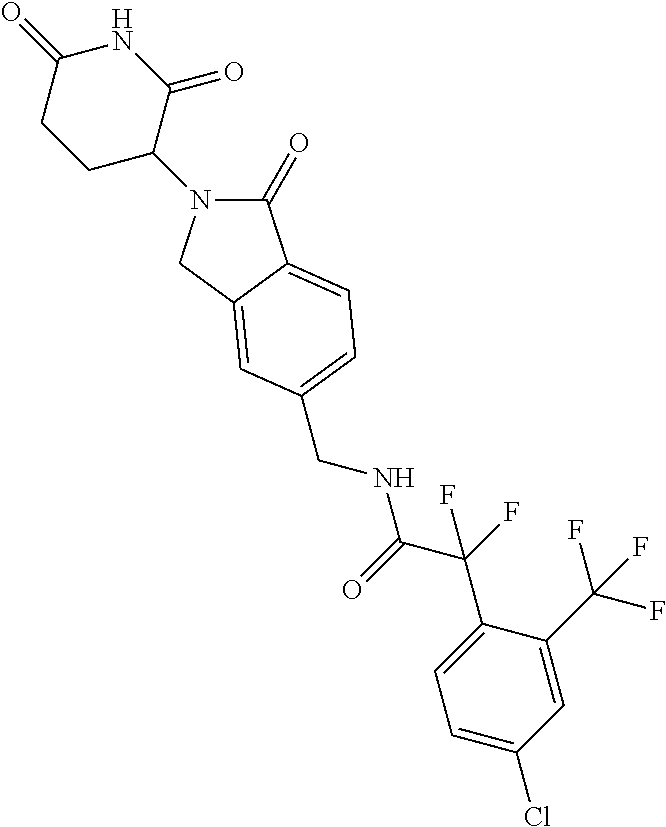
C1(=O)N(C2C(=O)NC(=O)CC2)CC2=CC(CNC(C(F)(C3=CC=C(Cl)C=C3C(F)(F)F)F)=O)=CC=C12
